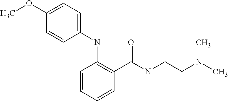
C1=CC(NC2=C(C(NCCN(C)C)=O)C=CC=C2)=CC=C1OC
